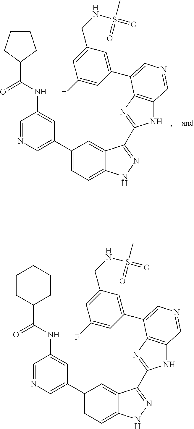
C1=NC=C(C2=CC=C3C(=C2)C(C2=NC4=C(N2)C=NC=C4C2=CC(CNS(C)(=O)=O)=CC(F)=C2)=NN3)C=C1NC(C1CCCCC1)=O.C1=NC=C(C2=CC=C3C(=C2)C(C2=NC4=C(N2)C=NC=C4C2=CC(CNS(C)(=O)=O)=CC(F)=C2)=NN3)C=C1NC(C1CCCC1)=O
